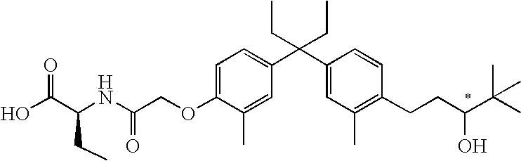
OC(C(NC(COC1=CC=C(C(C2=CC(C)=C(CCC(C(C)(C)C)O)C=C2)(CC)CC)C=C1C)=O)CC)=O
